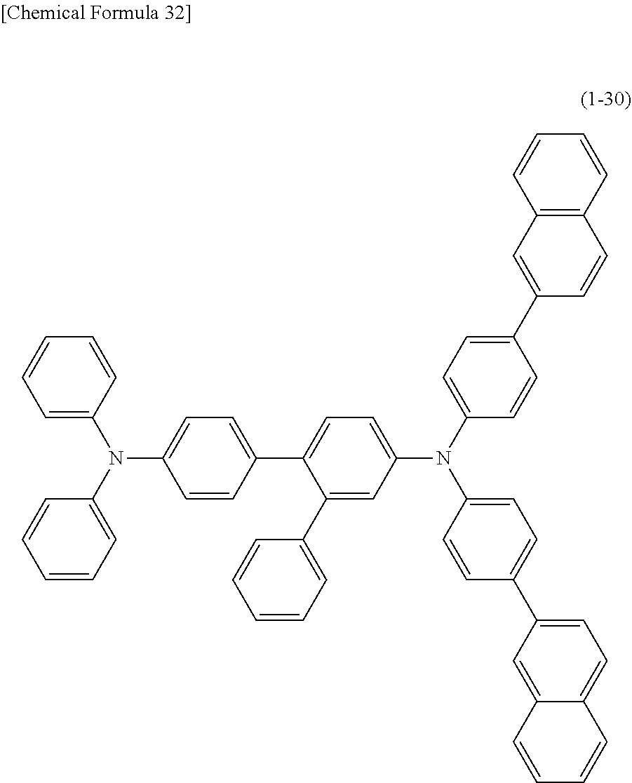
C1=CC=C(N(C2=CC=CC=C2)C2=CC=C(C3=CC=C(N(C4=CC=C(C5=CC6=C(C=C5)C=CC=C6)C=C4)C4=CC=C(C5=CC=C6C(=C5)C=CC=C6)C=C4)C=C3C3=CC=CC=C3)C=C2)C=C1
